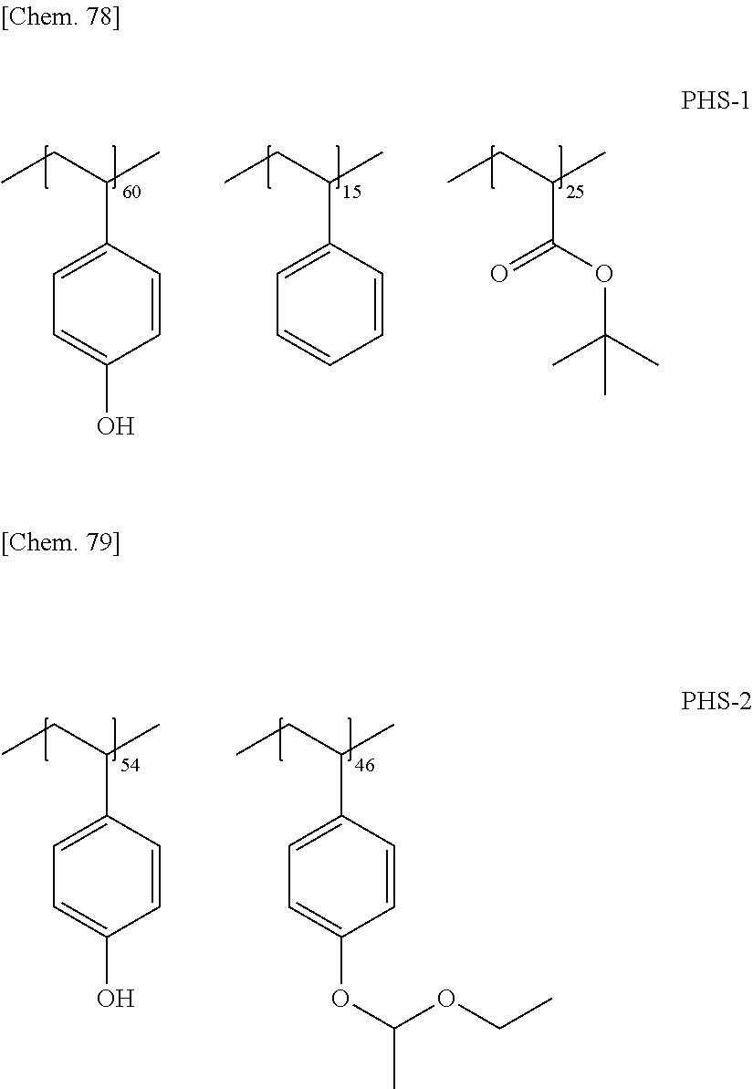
C1=CC(C(C)CC)=CC=C1O.C1=CC(C(C)CC)=CC=C1.C(OC(=O)C(C)CC)(C)(C)C.C1=CC(C(C)CC)=CC=C1O.C1=CC(C(C)CC)=CC=C1OC(OCC)C
